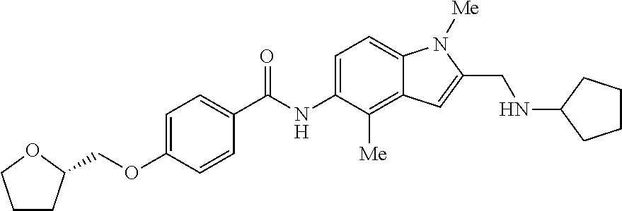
C1CC(COC2=CC=C(C(=O)NC3=CC=C4C(=C3[Me])C=C(CNC3CCCC3)N4[Me])C=C2)OC1
